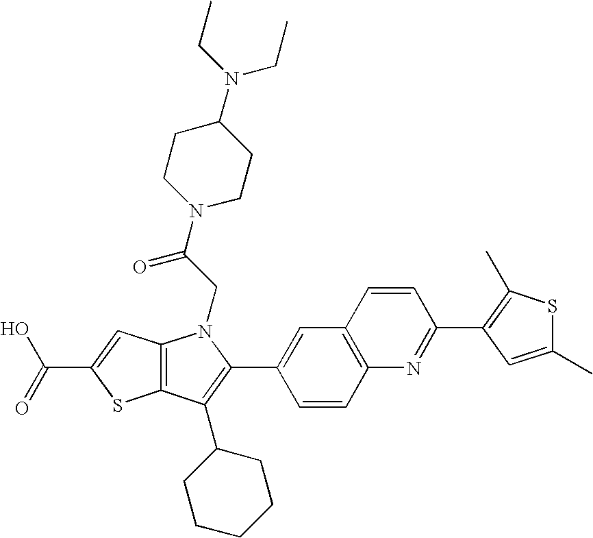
C(C1=CC2=C(S1)C(C1CCCCC1)=C(C1=CC3=C(C=C1)N=C(C1=C(C)SC(C)=C1)C=C3)N2CC(N1CCC(N(CC)CC)CC1)=O)(=O)O
